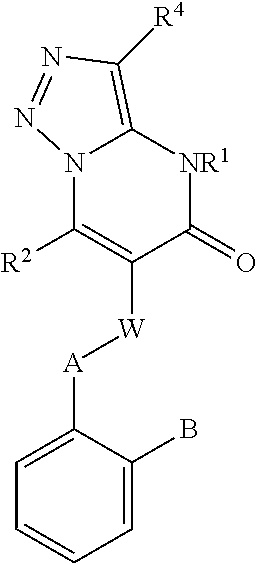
[A]([W]C1=C([R2])N2C(=C([R4])N=N2)[NR1]C1=O)C1=CC=CC=C1B
